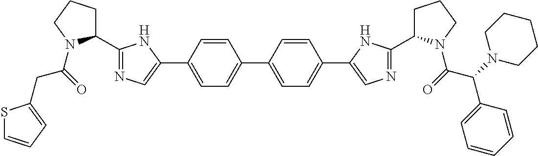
C1=CC(C2=CN=C(C3CCCN3C(=O)CC3=CC=CS3)N2)=CC=C1C1=CC=C(C2=CN=C(C3CCCN3C(C(C3=CC=CC=C3)N3CCCCC3)=O)N2)C=C1
